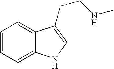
C1=CC=C2C(=C1)C(CCNC)=CN2
